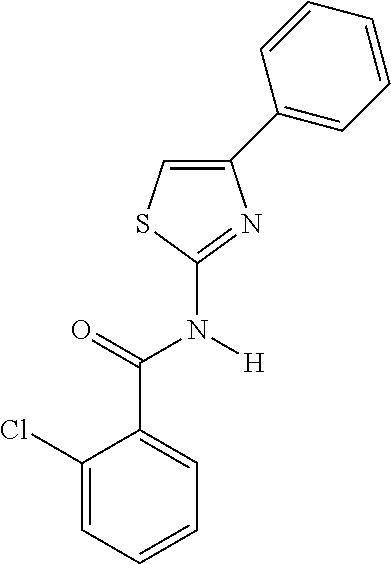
C1(C2=CC=CC=C2)=CSC(N(C(C2=CC=CC=C2Cl)=O)[H])=N1
